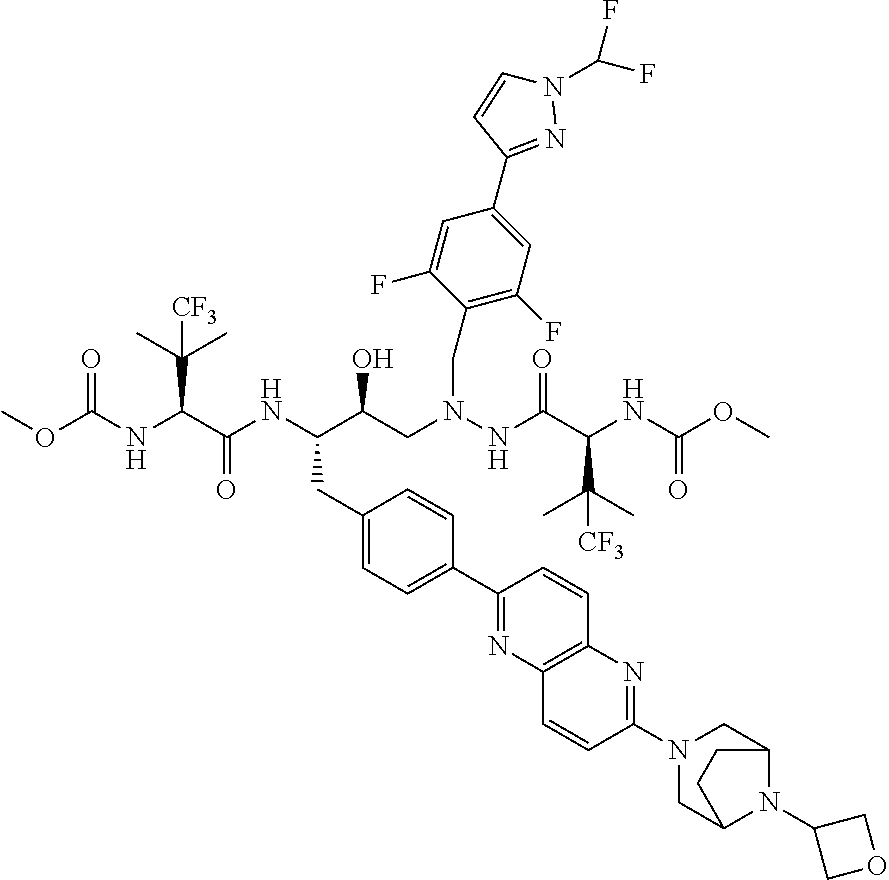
COC(NC(C(NC(C(CN(NC(C(C(C)(C)[CF3])NC(OC)=O)=O)CC1=C(F)C=C(C2=NN(C(F)F)C=C2)C=C1F)O)CC1=CC=C(C2=NC3=C(C=C2)N=C(N2CC4N(C5COC5)C(C2)CC4)C=C3)C=C1)=O)C(C)(C)[CF3])=O
